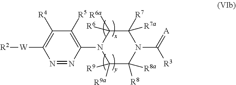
N1=NC(N2C([R6])([R6a])C([R7a])([R7])N(C(=[A])[R3])C([R8])([R8a])C2([R9a])[R9])=C([R5])C([R4])=C1[W][R2]
